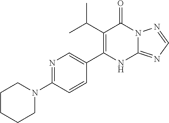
C1(C(C)C)=C(C2=CN=C(N3CCCCC3)C=C2)NC2=NC=NN2C1=O
